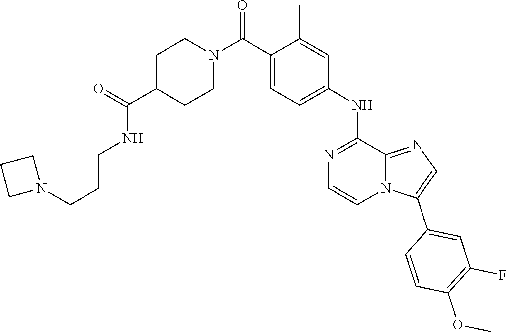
C12=NC=C(C3=CC(F)=C(OC)C=C3)N1C=CN=C2NC1=CC=C(C(N2CCC(C(=O)NCCCN3CCC3)CC2)=O)C(C)=C1
